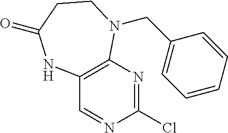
C1(Cl)=NC2=C(C=N1)NC(=O)CCN2CC1=CC=CC=C1
